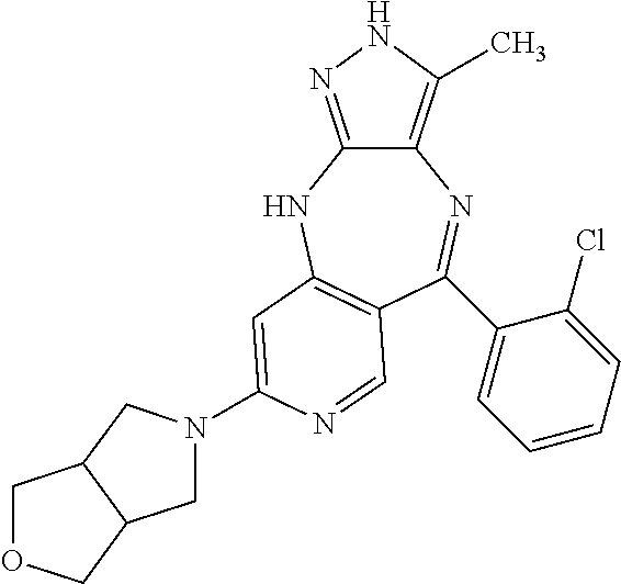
C12=C(C)NN=C1NC1=C(C=NC(N3CC4C(C3)COC4)=C1)C(C1=CC=CC=C1Cl)=N2
